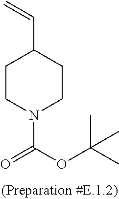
C=CC1CCN(C(OC(C)(C)C)=O)CC1
